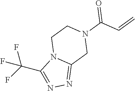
FC(C1=NN=C2N1CCN(C(C=C)=O)C2)(F)F
